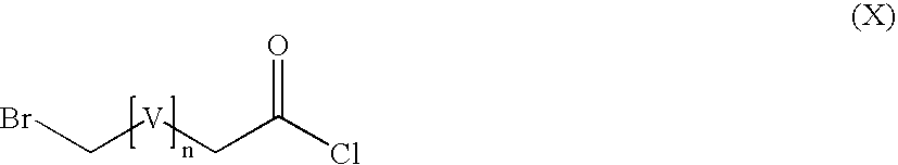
[V](CC(Cl)=O)CBr
